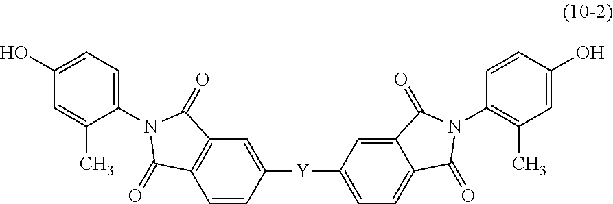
C1([Y]C2=CC=C3C(=C2)C(=O)N(C2=C(C)C=C(O)C=C2)C3=O)=CC2=C(C(=O)N(C3=CC=C(O)C=C3C)C2=O)C=C1
